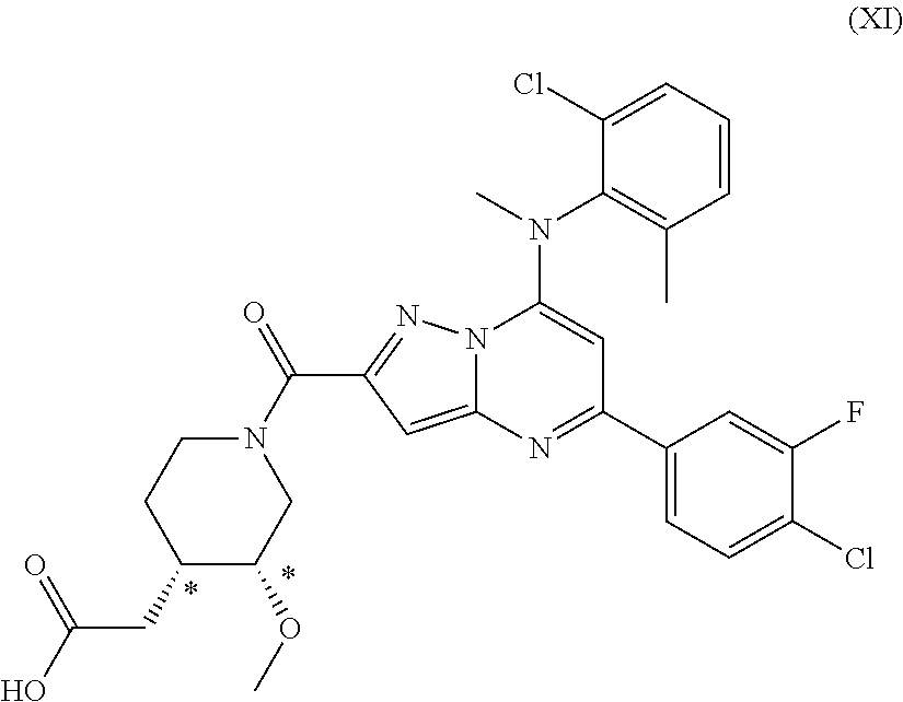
N12C(=CC(C(N3CC(OC)C(CC(O)=O)CC3)=O)=N1)N=C(C1=CC=C(Cl)C(F)=C1)C=C2N(C)C1=C(C)C=CC=C1Cl
